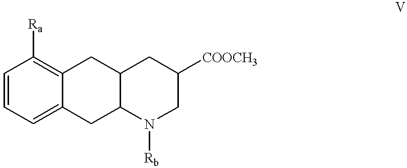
C1=CC=C2C(=C1[Ra])CC1C(C2)N([Rb])CC([COOCH3])C1
